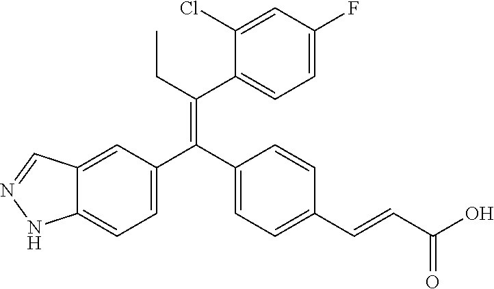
C1=C(C(C2=CC=C(C=CC(O)=O)C=C2)=C(C2=CC=C(F)C=C2Cl)CC)C=C2C(=C1)NN=C2
